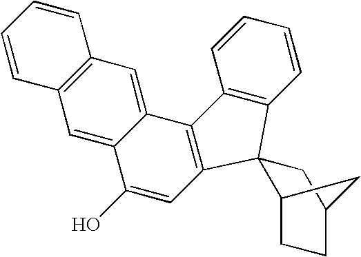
C1=CC=CC2=C1C1(C3=C2C2=CC4=C(C=C2C(O)=C3)C=CC=C4)C2CCC(C1)C2
